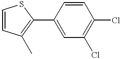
C1(C2=C(C)C=CS2)=CC(Cl)=C(Cl)C=C1
